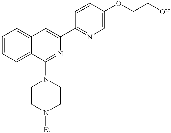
C12=CC=CC=C1C=C(C1=NC=C(OCCO)C=C1)N=C2N1CCN([Et])CC1
